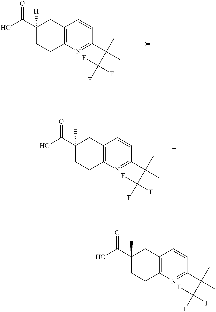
C12=C(N=C(C(C)(C)C(F)(F)F)C=C1)CCC(C(O)=O)([H])C2.C12=C(N=C(C(C)(C)C(F)(F)F)C=C1)CCC(C(O)=O)(C)C2.C12=C(N=C(C(C)(C)C(F)(F)F)C=C1)CCC(C(O)=O)(C)C2
